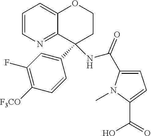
C1=CN=C2C(=C1)OCCC2(C1=CC(F)=C([F3CO])C=C1)NC(=O)C1=CC=C(C(=O)O)N1C
